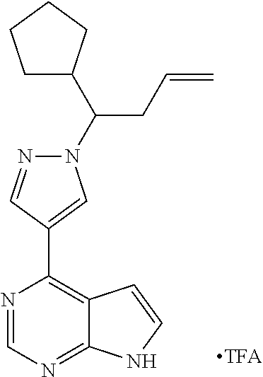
C1(C(N2N=CC(C3=C4C(=NC=N3)NC=C4)=C2)CC=C)CCCC1
